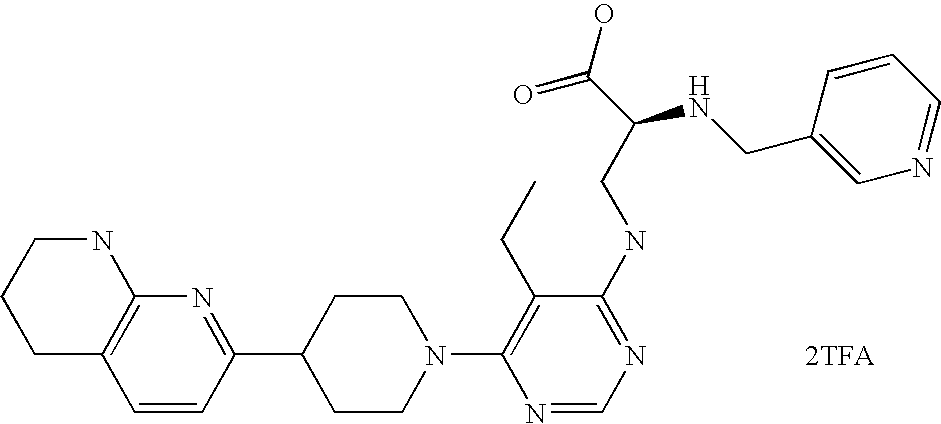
[2TFA].C1=CC(C2CCN(C3=C(CC)C(NCC(C(O)=O)NCC4=CN=CC=C4)=NC=N3)CC2)=NC2=C1CCCN2
